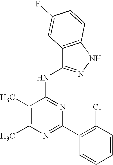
C1(C)=C(C)N=C(C2=C(Cl)C=CC=C2)N=C1NC1=NNC2=C1C=C(F)C=C2
